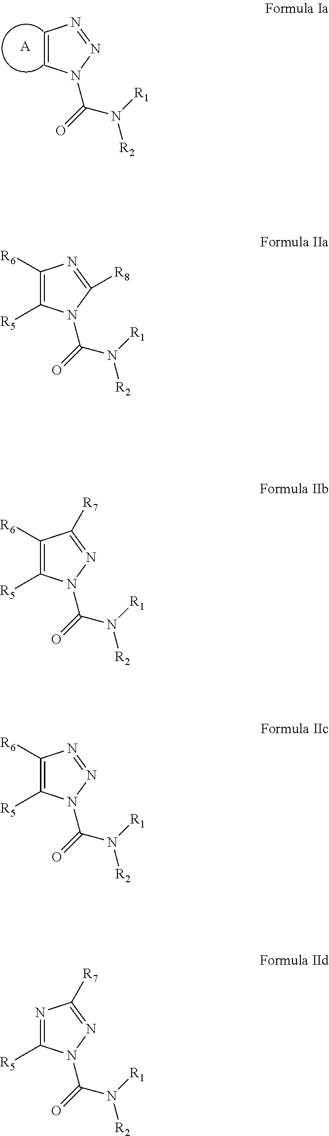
C1=CN(C(=O)N([R1])[R2])N=N1.[A].C1([R6])=C([R5])N(C(=O)N([R1])[R2])C([R8])=N1.C1([R6])=C([R5])N(C(=O)N([R1])[R2])N=C1[R7].C1([R6])=C([R5])N(C(=O)N([R1])[R2])N=N1.N1=C([R5])N(C(=O)N([R1])[R2])N=C1[R7]
